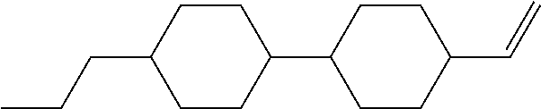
C1CC(CCC)CCC1C1CCC(C=C)CC1
